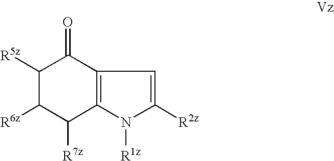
C1([R5z])C([R6z])C([R7z])C2=C(C1=O)C=C([R2z])N2[R1z]
